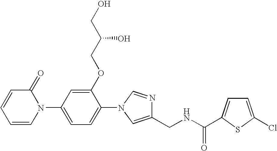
C1=CC=CN(C2=CC=C(N3C=NC(CNC(=O)C4=CC=C(Cl)S4)=C3)C(OCC(CO)O)=C2)C1=O
